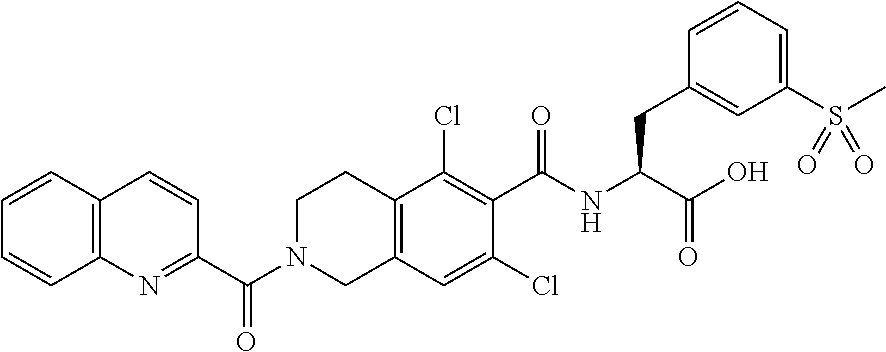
C(N1CC2=C(CC1)C(Cl)=C(C(NC(C(O)=O)CC1=CC(S(C)(=O)=O)=CC=C1)=O)C(Cl)=C2)(=O)C1=NC2=C(C=CC=C2)C=C1
